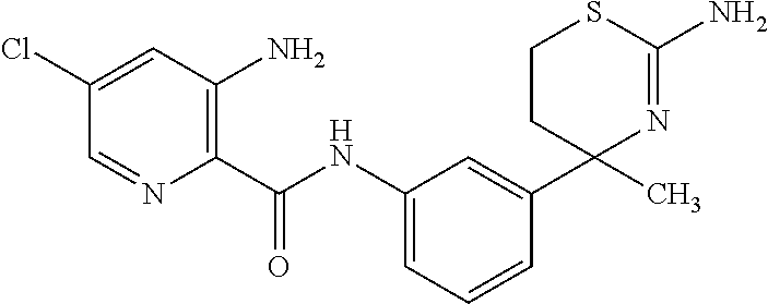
C1CC(C)(C2=CC(NC(C3=C(N)C=C(Cl)C=N3)=O)=CC=C2)N=C(N)S1
